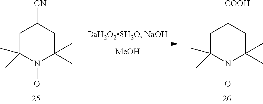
C1C(C)(C)N(O)C(C)(C)CC1[CN].C1C(C)(C)N(O)C(C)(C)CC1[COOH].[MeOH]
